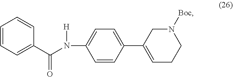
C1=CC=C(C(N([H])C2=CC=C(C3=CCCN([Boc])C3)C=C2)=O)C=C1
